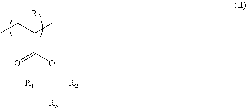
CCC(C)(C(=O)OC([R3])([R2])[R1])[R0]
